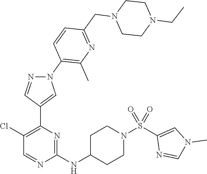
C1(Cl)=C(C2=CN(C3=C(C)N=C(CN4CCN(CC)CC4)C=C3)N=C2)N=C(NC2CCN(S(C3=CN(C)C=N3)(=O)=O)CC2)N=C1
